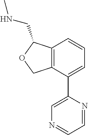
C12=C(C(C3=CN=CC=N3)=CC=C1)COC2CNC
